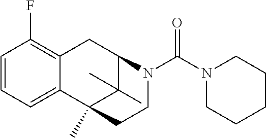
C1=CC(F)=C2C(=C1)C1(C)C(C)(C)C(C2)N(C(N2CCCCC2)=O)CC1
